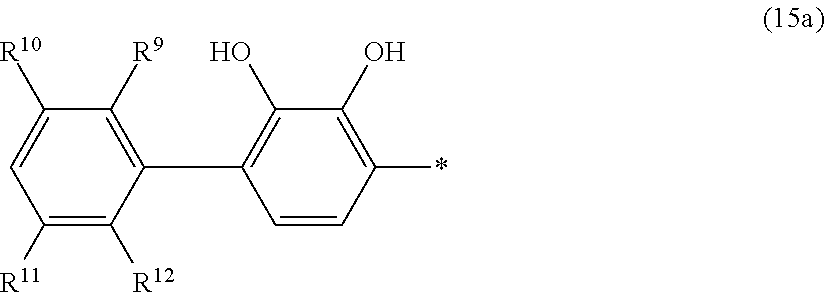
[R10]C1=CC([R11])=C([R12])C(C2=C(O)C(O)=C(*)C=C2)=C1[R9]
